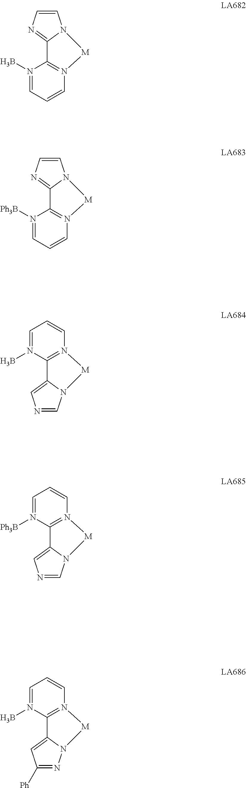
C12=NC=CN1[M]N1=C2N([Ph3B])=CC=C1.C12=CN=CN1[M]N1=C2N(B)=CC=C1.C12=NC=CN1[M]N1=C2N(B)=CC=C1.C12=CN=CN1[M]N1=C2N([Ph3B])=CC=C1.C12=CC([Ph])=NN1[M]N1=C2N(B)=CC=C1
